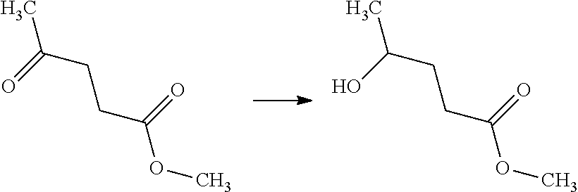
C(CCC(OC)=O)(=O)C.C(CCC(OC)=O)(O)C
